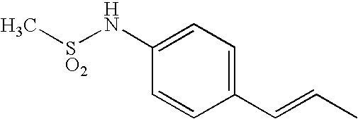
C1(C=CC)=CC=C(N[SO2]C)C=C1
